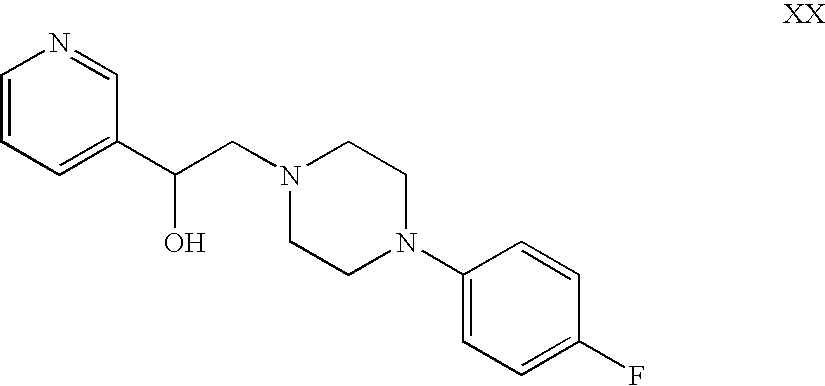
C1=CC=C(C(O)CN2CCN(C3=CC=C(F)C=C3)CC2)C=N1
